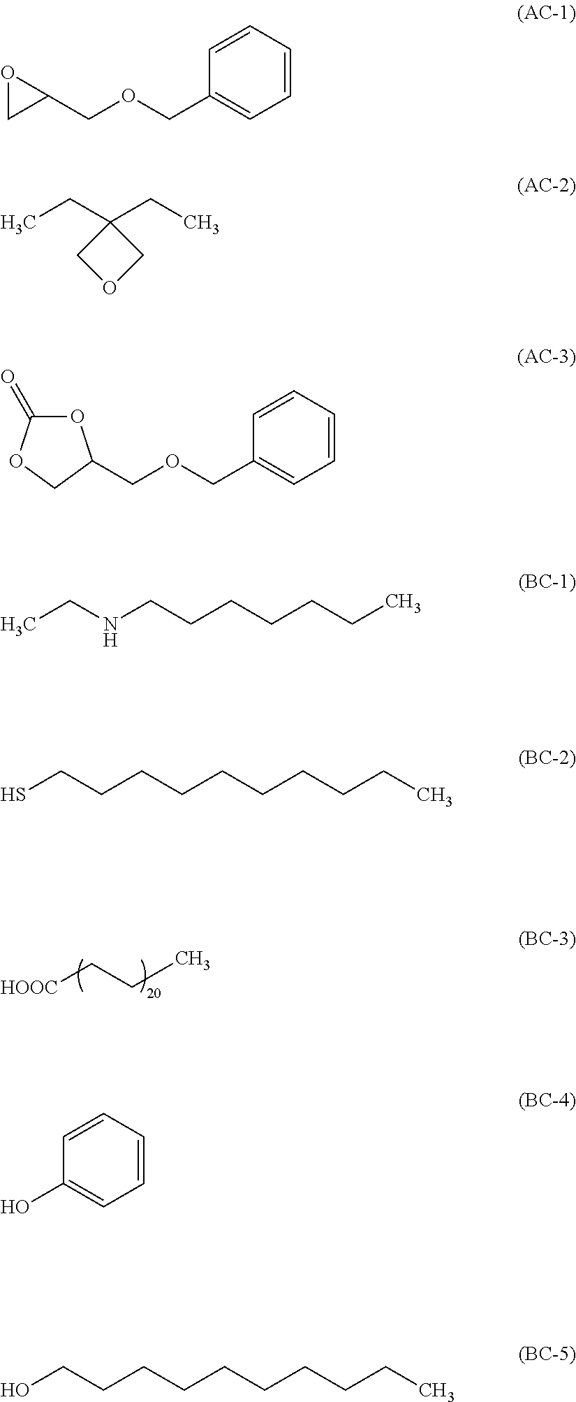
[HOOC]CCC.C1=CC=CC=C1COCC1OC1.CCC1(CC)COC1.O1C(=O)OCC1COCC1=CC=CC=C1.CCNCCCCCCC.SCCCCCCCCCC.C1=CC=CC=C1O.OCCCCCCCCCC
